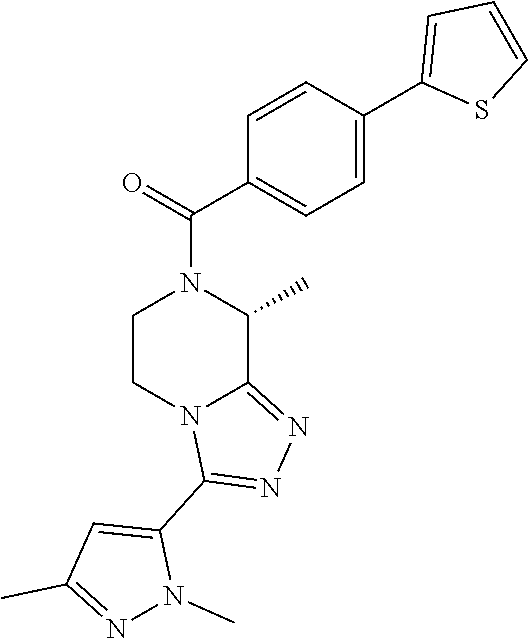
C1=C(C2=CC=CS2)C=CC(C(=O)N2CCN3C(=NN=C3C3=CC(C)=NN3C)C2C)=C1
